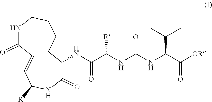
C1(=O)C(NC(C(NC(NC(C([OR])=O)C(C)C)=O)[R])=O)CCCCNC(=O)C=CC([R])N1
